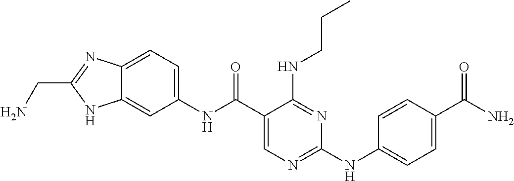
N(C(C1=CN=C(NC2=CC=C(C(N)=O)C=C2)N=C1NCCC)=O)C1=CC=C2C(=C1)NC(CN)=N2
